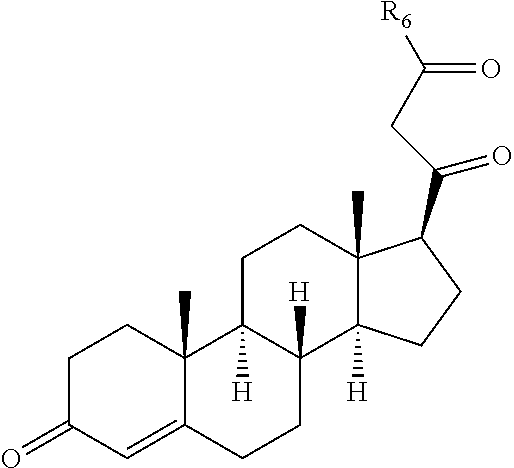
C1C(=O)C=C2C(C)(C1)C1([H])C([H])(CC2)C2([H])C(C)(CC1)C(C(=O)CC([R6])=O)CC2
